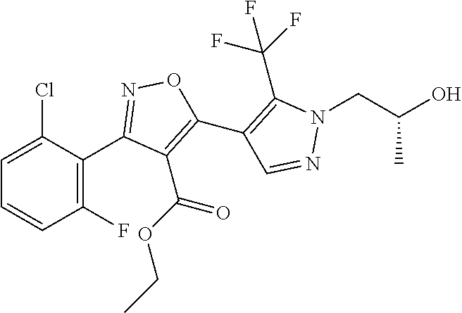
C1=CC(F)=C(C2=NOC(C3=C(C(F)(F)F)N(CC(O)C)N=C3)=C2C(OCC)=O)C(Cl)=C1
